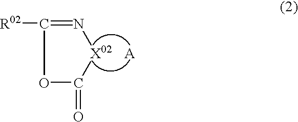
N1=C([R02])OC(=O)[X02]1.[A]
